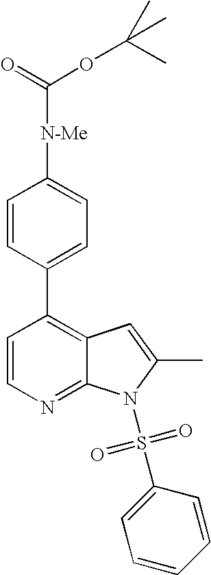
[N-Me](C1=CC=C(C2=C3C(=NC=C2)N(S(C2=CC=CC=C2)(=O)=O)C(C)=C3)C=C1)C(=O)OC(C)(C)C
